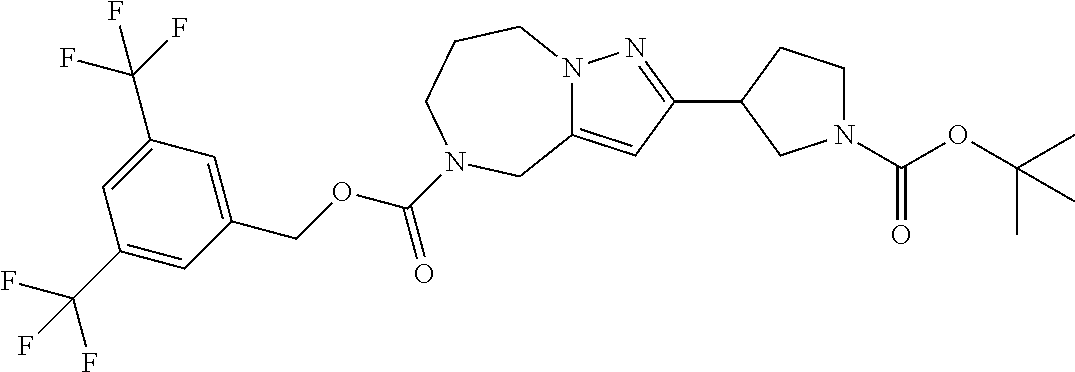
C12=CC(C3CN(C(OC(C)(C)C)=O)CC3)=NN1CCCN(C(OCC1=CC(C(F)(F)F)=CC(C(F)(F)F)=C1)=O)C2
